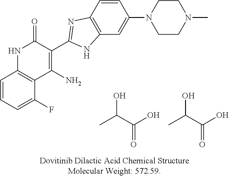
C1=CC=C(F)C2=C1NC(=O)C(C1=NC3=C(C=C(N4CCN(C)CC4)C=C3)N1)=C2N.OC(C)C(O)=O.OC(C)C(O)=O
